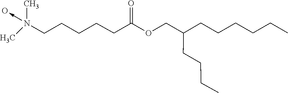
CN(CCCCCC(=O)OCC(CCCC)CCCCCC)(C)->O
